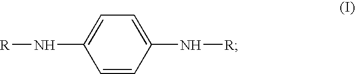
C1=CC(N[R])=CC=C1N[R]
